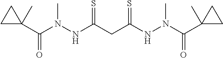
C1(C(N(NC(CC(=S)NN(C)C(=O)C2(C)CC2)=S)C)=O)(C)CC1
